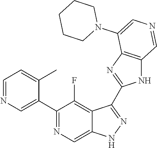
C1(C2=CN=CC=C2C)=NC=C2C(=C1F)C(C1=NC3=C(N1)C=NC=C3N1CCCCC1)=NN2
